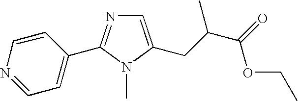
C1=C(CC(C(=O)OCC)C)N(C)C(C2=CC=NC=C2)=N1
